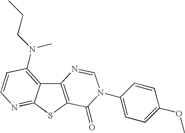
C12=C(SC3=NC=CC(N(CCC)C)=C13)C(=O)N(C1=CC=C(OC)C=C1)C=N2
